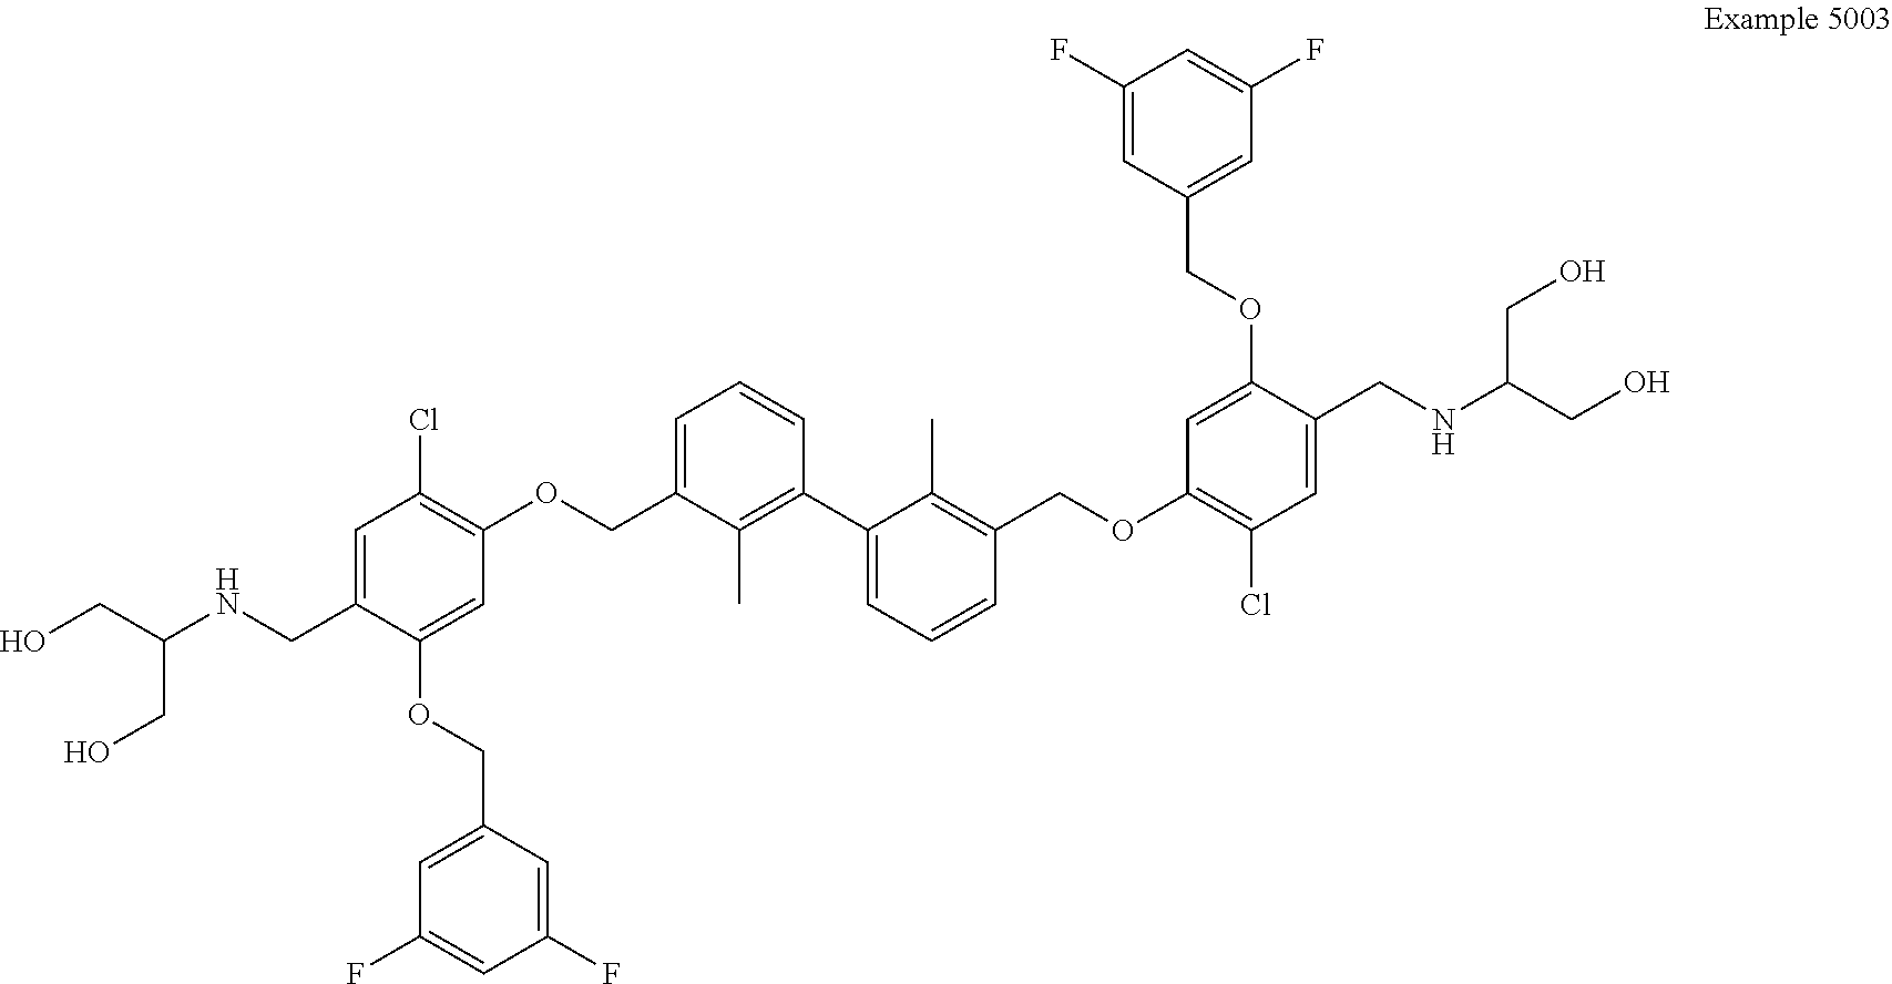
C(C(NCC1=CC(Cl)=C(OCC2=CC=CC(C3=CC=CC(COC4=C(Cl)C=C(CNC(CO)CO)C(OCC5=CC(F)=CC(F)=C5)=C4)=C3C)=C2C)C=C1OCC1=CC(F)=CC(F)=C1)CO)O
